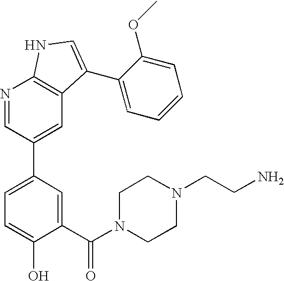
N1=CC(C2=CC=C(O)C(C(N3CCN(CCN)CC3)=O)=C2)=CC2=C1NC=C2C1=CC=CC=C1OC
